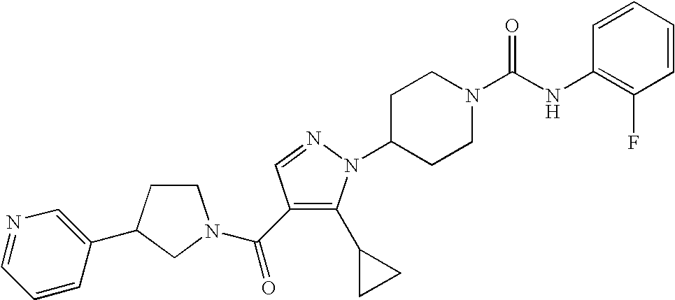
C1CC(C2=CN=CC=C2)CN1C(=O)C1=C(C2CC2)N(C2CCN(C(NC3=C(F)C=CC=C3)=O)CC2)N=C1
